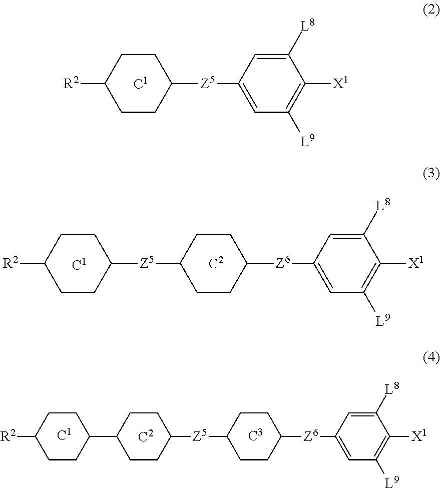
C1([L8])=CC([Z6]C2CCC([Z5]C3CCC(C4CCC([R2])CC4)CC3)CC2)=CC([L9])=C1[X1].C1([L8])=CC([Z5]C2CCC([R2])CC2)=CC([L9])=C1[X1].C1([L8])=CC([Z6]C2CCC([Z5]C3CCC([R2])CC3)CC2)=CC([L9])=C1[X1]
